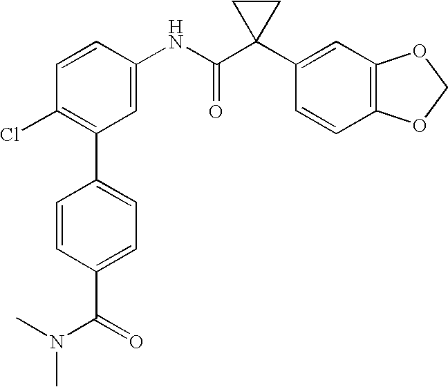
C1(NC(C2(C3=CC4=C(C=C3)OCO4)CC2)=O)=CC(C2=CC=C(C(N(C)C)=O)C=C2)=C(Cl)C=C1
